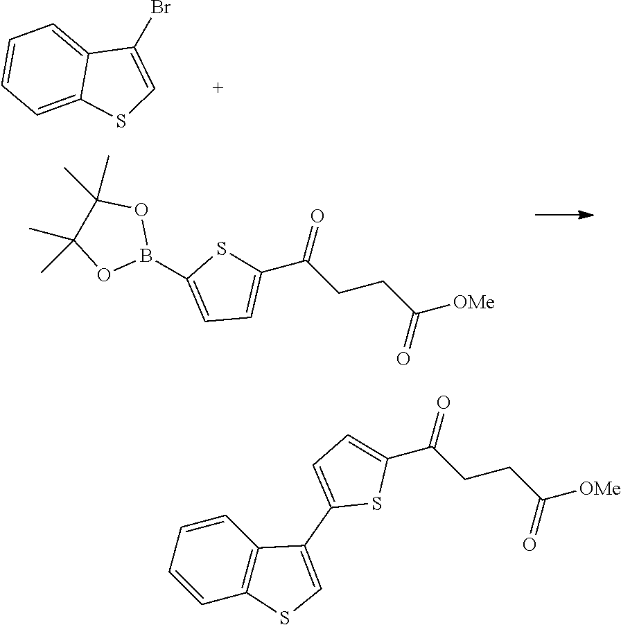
C1=C2C(=CC=C1)C(Br)=CS2.C1=C(B2OC(C)(C)C(C)(C)O2)SC(C(CCC([OMe])=O)=O)=C1.S1C(C(CCC([OMe])=O)=O)=CC=C1C1=CSC2=C1C=CC=C2
